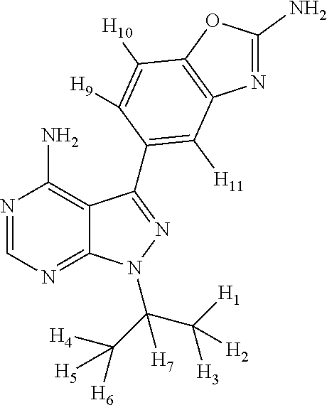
N1=C2C(=C(N)N=C1)C(C1=C([H11])C3=C(OC(N)=N3)C([H10])=C1[H9])=NN2C(C([H4])([H5])[H6])(C([H3])([H1])[H2])[H7]
